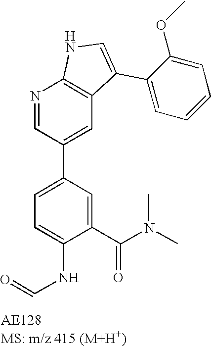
N1=CC(C2=CC=C(NC=O)C(C(N(C)C)=O)=C2)=CC2=C1NC=C2C1=CC=CC=C1OC
